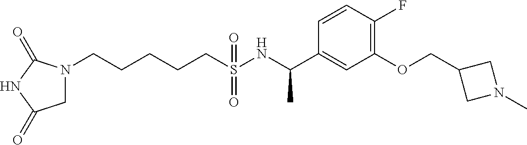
N1(CCCCCS(NC(C2=CC(OCC3CN(C)C3)=C(F)C=C2)C)(=O)=O)CC(=O)NC1=O
